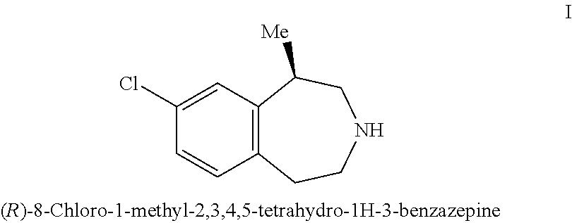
C12=C(C=C(Cl)C=C1)C([Me])CNCC2
